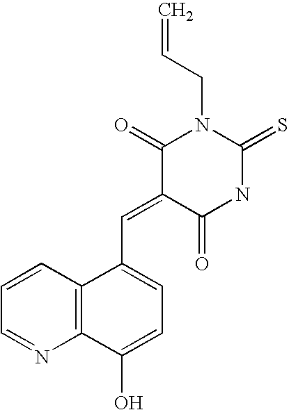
O=C1C(=CC2=CC=C(O)C3=C2C=CC=N3)C(=O)N(CC=C)C(=S)N1
